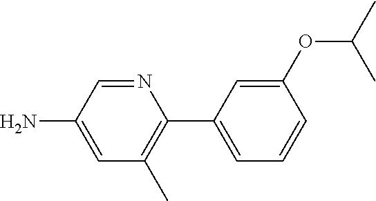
N1=CC(N)=CC(C)=C1C1=CC=CC(OC(C)C)=C1
